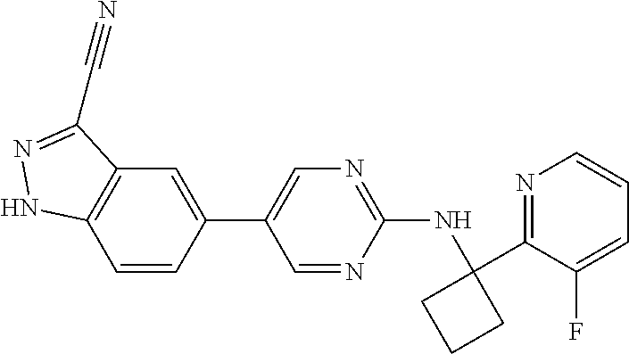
C1(C2=CN=C(NC3(C4=NC=CC=C4F)CCC3)N=C2)=CC2=C(C=C1)NN=C2C#N
